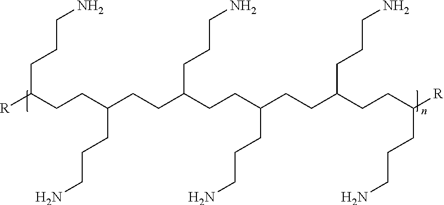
[R]C(CCC(CCC(CCC(CCC(CCC([R])CCCN)CCCN)CCCN)CCCN)CCCN)CCCN
